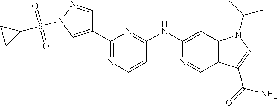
C1(C2=CN(S(C3CC3)(=O)=O)N=C2)=NC=CC(NC2=CC3=C(C=N2)C(C(=O)N)=CN3C(C)C)=N1
